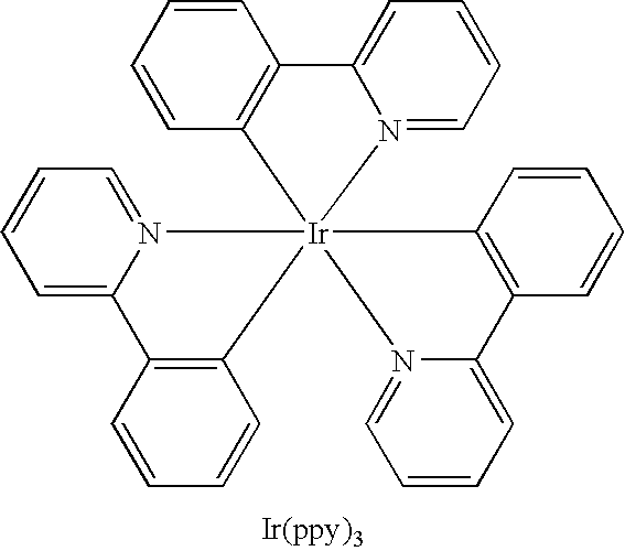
C1=CC=CC2=C1C1=CC=CC=N1[Ir]213(C2=C(C4=CC=CC=N41)C=CC=C2)C1=C(C=CC=C1)C1=CC=CC=N13
